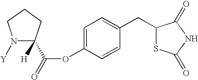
O(C1=CC=C(CC2SC(=O)NC2=O)C=C1)C(=O)C1([H])N([Y])CCC1
